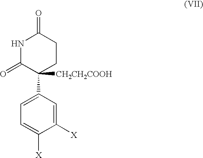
N1C(=O)C(C2=CC=C([X])C([X])=C2)([CH2CH2COOH])CCC1=O
